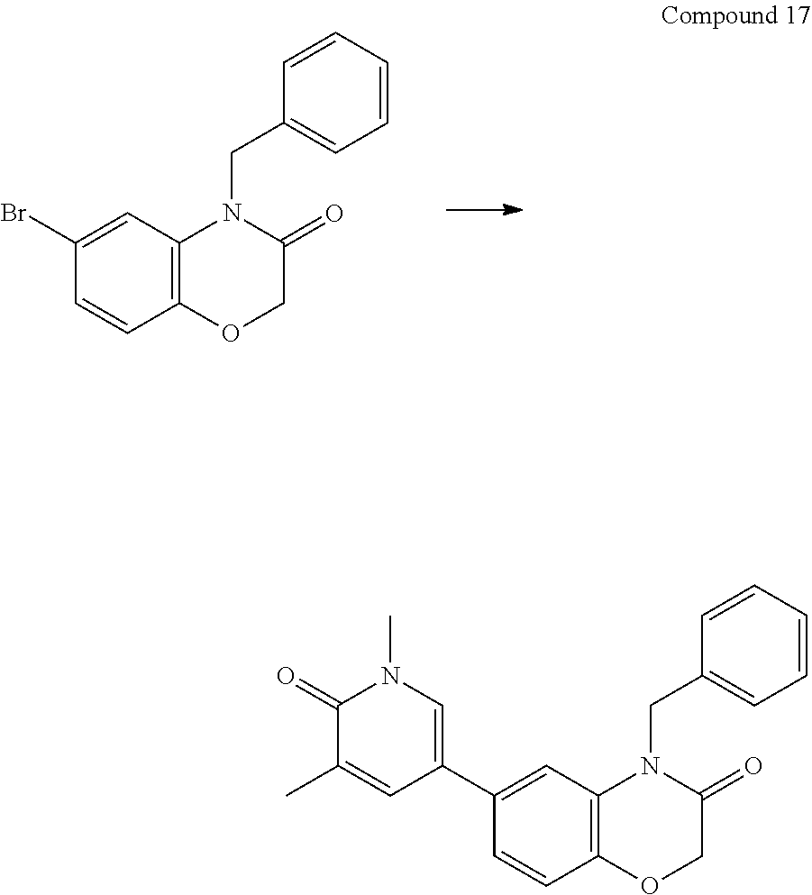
C1(Br)=CC2=C(C=C1)OCC(=O)N2CC1=CC=CC=C1.C1(C2=CN(C)C(=O)C(C)=C2)=CC2=C(C=C1)OCC(=O)N2CC1=CC=CC=C1
